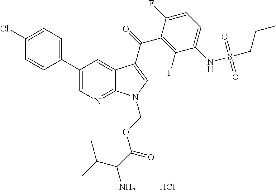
C12=NC=C(C3=CC=C(Cl)C=C3)C=C1C(C(=O)C1=C(F)C(NS(CCC)(=O)=O)=CC=C1F)=CN2COC(C(N)C(C)C)=O.Cl
